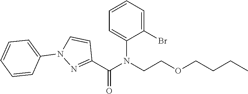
C(COCCCC)N(C(C1=NN(C2=CC=CC=C2)C=C1)=O)C1=CC=CC=C1Br
